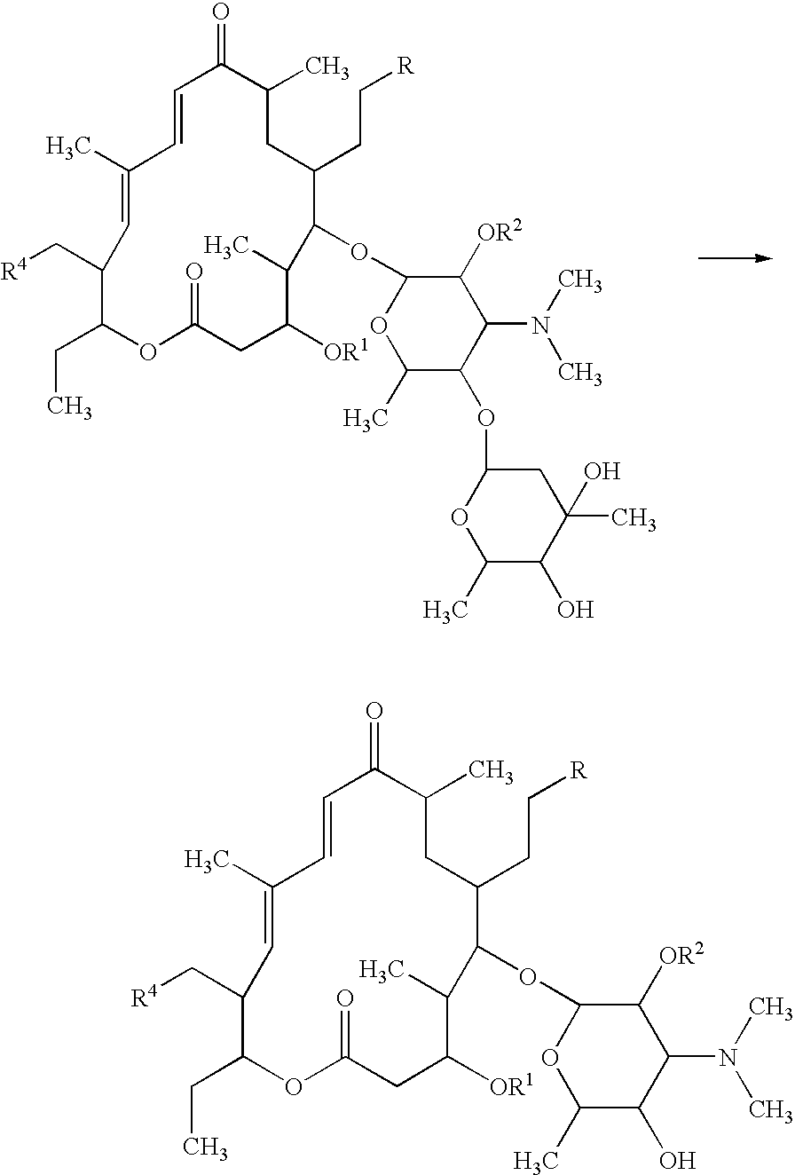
C1(C)=CC(C[R4])C(CC)OC(=O)CC([OR1])C(C)C(OC2OC(C)C(O)C(N(C)C)C2[OR2])C(CC[R])CC(C)C(=O)C=C1.C1(C)=CC(C[R4])C(CC)OC(=O)CC([OR1])C(C)C(OC2OC(C)C(OC3OC(C)C(O)C(C)(O)C3)C(N(C)C)C2[OR2])C(CC[R])CC(C)C(=O)C=C1
